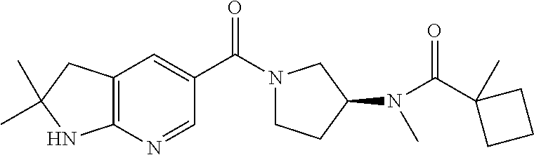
N(C(C1(C)CCC1)=O)(C)C1CN(C(C2=CC3=C(N=C2)NC(C)(C)C3)=O)CC1
